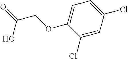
C1(Cl)=CC(Cl)=CC=C1OCC(=O)O
